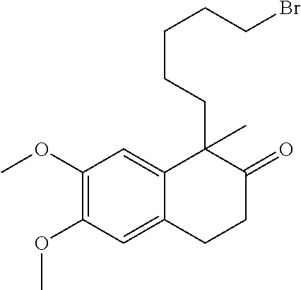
C1(OC)=C(OC)C=C2C(=C1)C(CCCCCBr)(C)C(=O)CC2
